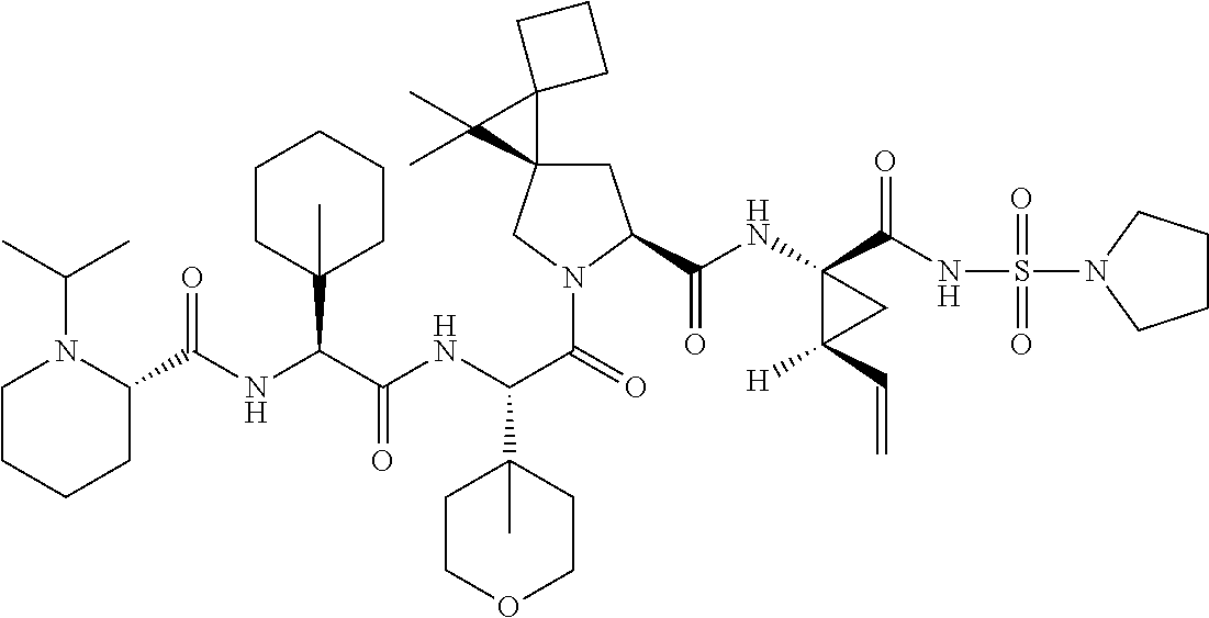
N(C(C(NC(C(=O)N1CC2(CC1C(NC1(C(NS(=O)(=O)N3CCCC3)=O)C([H])(C=C)C1)=O)C1(C2(C)C)CCC1)C1(C)CCOCC1)=O)C1(C)CCCCC1)C(C1N(C(C)C)CCCC1)=O
